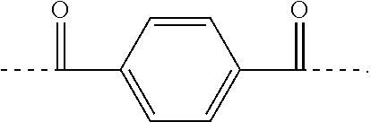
C1(C(C)=O)=CC=C(C(C)=O)C=C1
